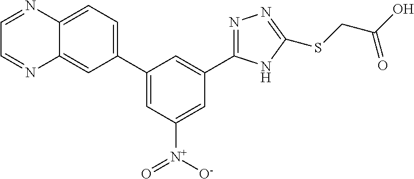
C1=C([N+]([O-])=O)C=C(C2=CC=C3C(=C2)N=CC=N3)C=C1C1=NN=C(SCC(O)=O)N1
